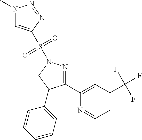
N1(C)C=C(S(N2N=C(C3=CC(C(F)(F)F)=CC=N3)C(C3=CC=CC=C3)C2)(=O)=O)N=N1
